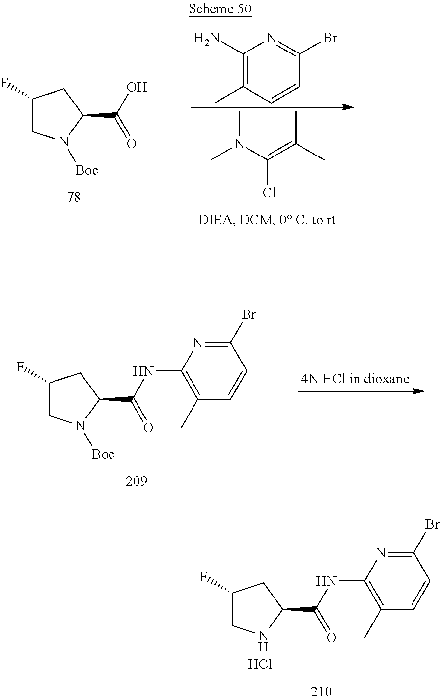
C1(F)CNC(C(=O)NC2=C(C)C=CC(Br)=N2)C1.Cl.C1(N)=C(C)C=CC(Br)=N1.CN(C)C(Cl)=C(C)C.C1(F)CN([Boc])C(C(=O)O)C1.C1(F)CN([Boc])C(C(=O)NC2=C(C)C=CC(Br)=N2)C1
